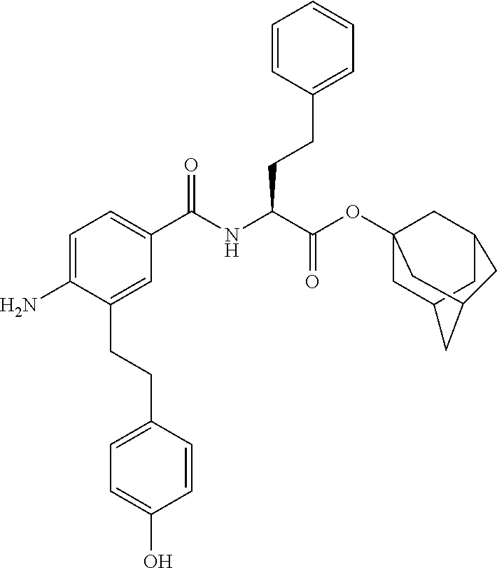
C1=C(N)C(CCC2=CC=C(O)C=C2)=CC(C(NC(C(OC23CC4CC(C2)CC(C3)C4)=O)CCC2=CC=CC=C2)=O)=C1
